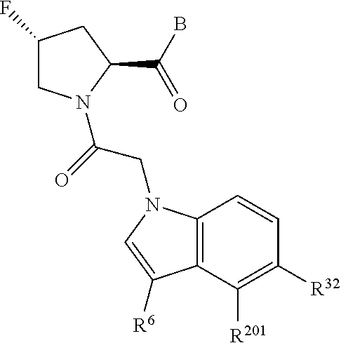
C1(F)CN(C(=O)CN2C3=C(C([R201])=C([R32])C=C3)C([R6])=C2)C(C(B)=O)C1
